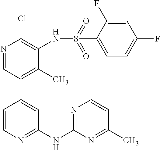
C1(NC2=NC=CC(C)=N2)=NC=CC(C2=C(C)C(NS(C3=CC=C(F)C=C3F)(=O)=O)=C(Cl)N=C2)=C1
